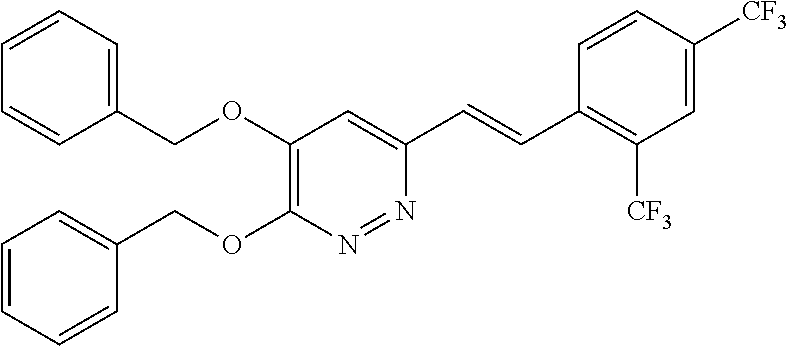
C1(COC2=C(OCC3=CC=CC=C3)N=NC(C=CC3=C([CF3])C=C([CF3])C=C3)=C2)=CC=CC=C1
